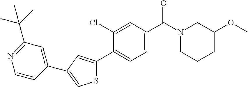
C1(OC)CN(C(C2=CC=C(C3=CC(C4=CC(C(C)(C)C)=NC=C4)=CS3)C(Cl)=C2)=O)CCC1
